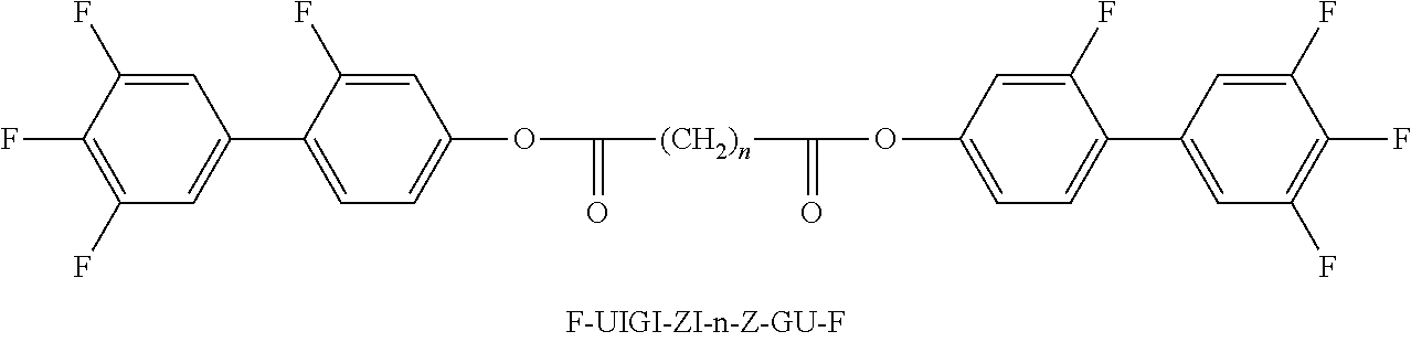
C([(CH2)n]C(OC1=CC=C(C2=CC(F)=C(F)C(F)=C2)C(F)=C1)=O)(OC1=CC=C(C2=CC(F)=C(F)C(F)=C2)C(F)=C1)=O
